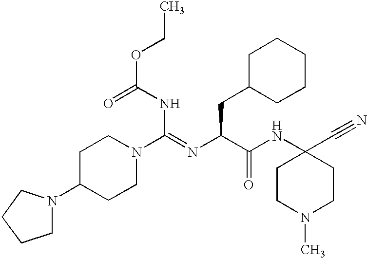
C(NC(=O)OCC)(=NC(C(NC1(C#N)CCN(C)CC1)=O)CC1CCCCC1)N1CCC(N2CCCC2)CC1
